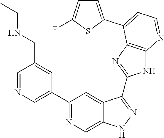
C1=NC=C(C2=NC=C3C(=C2)C(C2=NC4=C(N2)N=CC=C4C2=CC=C(F)S2)=NN3)C=C1CNCC
